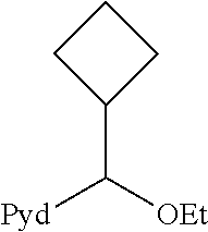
C1(C([OEt])[Pyd])CCC1
